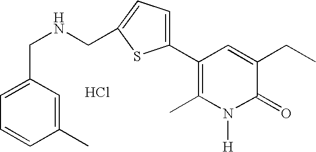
Cl.C1=C(CNCC2=CC=C(C3=C(C)N([H])C(=O)C(CC)=C3)S2)C=C(C)C=C1
